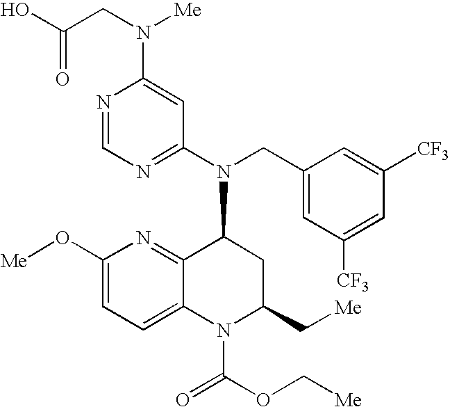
N1=CN=C(N(CC2=CC([CF3])=CC([CF3])=C2)C2C3=NC(O[Me])=CC=C3N(C(=O)OC[Me])C(C[Me])C2)C=C1N(CC(O)=O)[Me]
